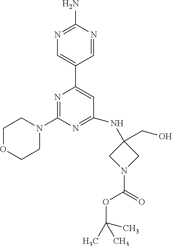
N1=C(N)N=CC(C2=CC(NC3(CO)CN(C(=O)OC(C)(C)C)C3)=NC(N3CCOCC3)=N2)=C1
